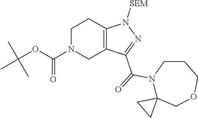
C1N(C(OC(C)(C)C)=O)CC2=C(C1)N([SEM])N=C2C(=O)N1C2(COCCC1)CC2
